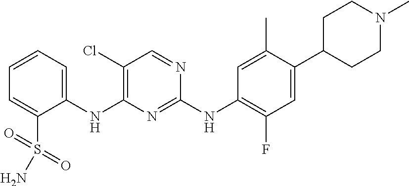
C1(NC2=C(Cl)C=NC(NC3=C(F)C=C(C4CCN(C)CC4)C(C)=C3)=N2)=CC=CC=C1S(=O)(=O)N
